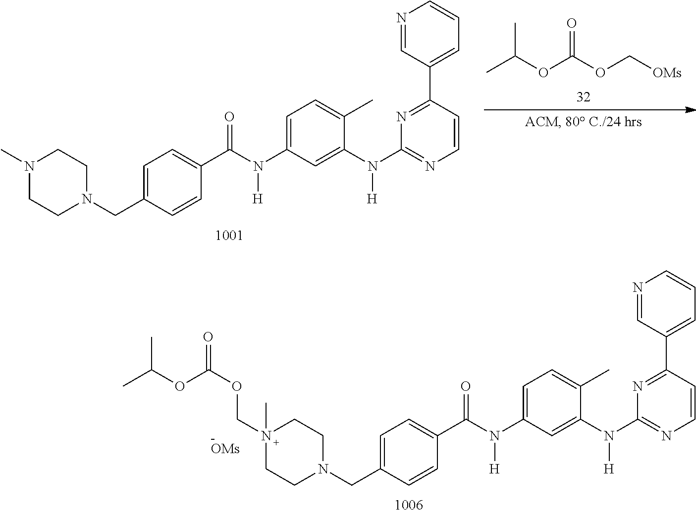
N1(C)(COC(=O)OC(C)C)CCN(CC2=CC=C(C(N(C3=CC=C(C)C(N(C4=NC=CC(C5=CC=CN=C5)=N4)[H])=C3)[H])=O)C=C2)CC1.[OMs].N1(C)CCN(CC2=CC=C(C(N(C3=CC=C(C)C(N(C4=NC=CC(C5=CC=CN=C5)=N4)[H])=C3)[H])=O)C=C2)CC1.O(C(OC[OMs])=O)C(C)C
